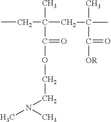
CCC(C)(CC(C)(C)C(=O)[OR])C(=O)OCCN(C)C
